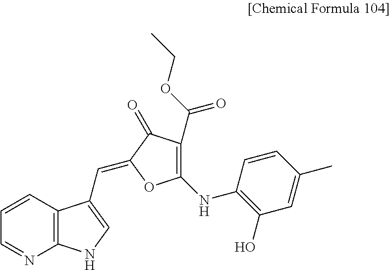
C12=C(C=CC=N1)C(C=C1C(=O)C(C(OCC)=O)=C(NC3=C(O)C=C(C)C=C3)O1)=CN2
